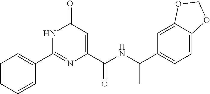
C1=CC=CC(C2=NC(C(=O)NC(C)C3=CC=C4C(=C3)OCO4)=CC(=O)N2)=C1
